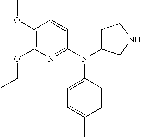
C1(OC)=C(OCC)N=C(N(C2=CC=C(C)C=C2)C2CCNC2)C=C1
